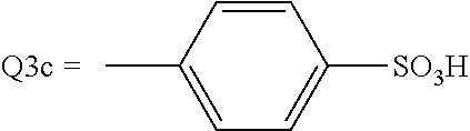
CC1=CC=C([SO3H])C=C1
